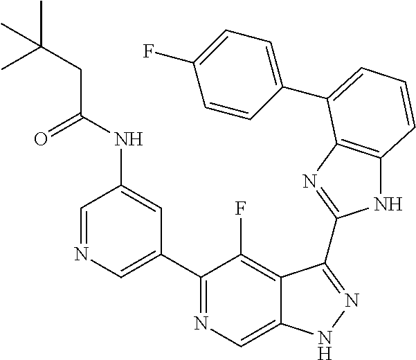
C1=NC=C(C2=NC=C3C(=C2F)C(C2=NC4=C(N2)C=CC=C4C2=CC=C(F)C=C2)=NN3)C=C1NC(CC(C)(C)C)=O
